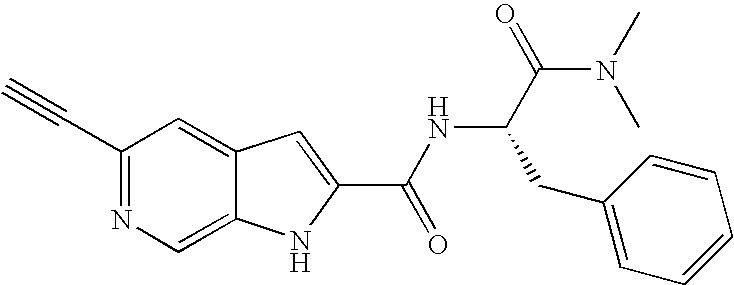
C1(C#C)=NC=C2C(=C1)C=C(C(NC(C(N(C)C)=O)CC1=CC=CC=C1)=O)N2
